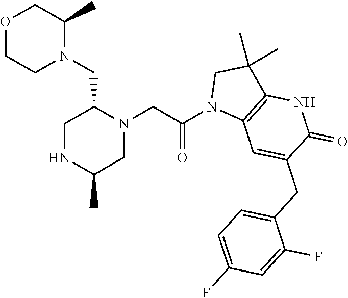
O1CCN(CC2N(CC(N3C4=C(C(C)(C)C3)NC(=O)C(CC3=CC=C(F)C=C3F)=C4)=O)CC(C)NC2)C(C)C1
